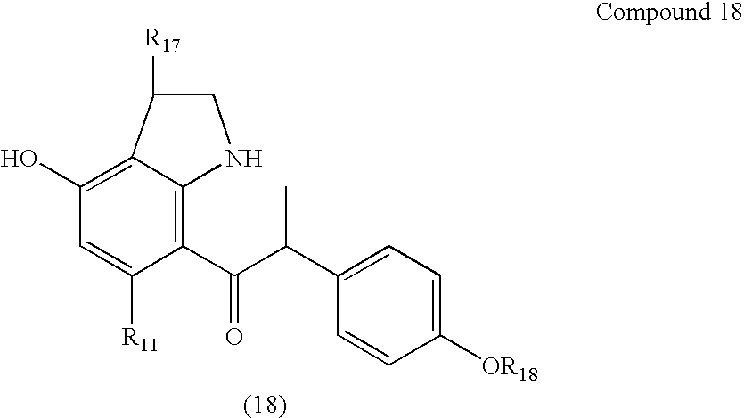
C1(O)=C2C(=C(C(C(C)C3=CC=C([OR18])C=C3)=O)C([R11])=C1)NCC2[R17]
